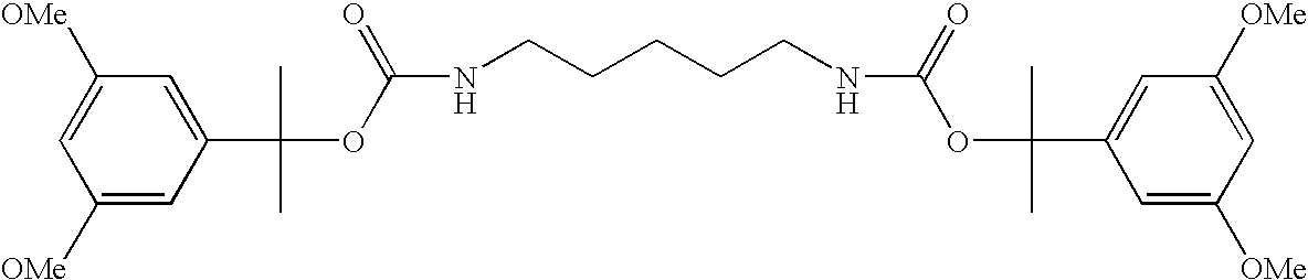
[OMe]C1=CC([OMe])=CC(C(OC(NCCCCCNC(OC(C)(C)C2=CC([OMe])=CC([OMe])=C2)=O)=O)(C)C)=C1
